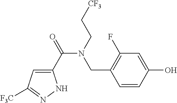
C1(C(=O)N(CC[CF3])CC2=C(F)C=C(O)C=C2)=CC([F3C])=NN1
